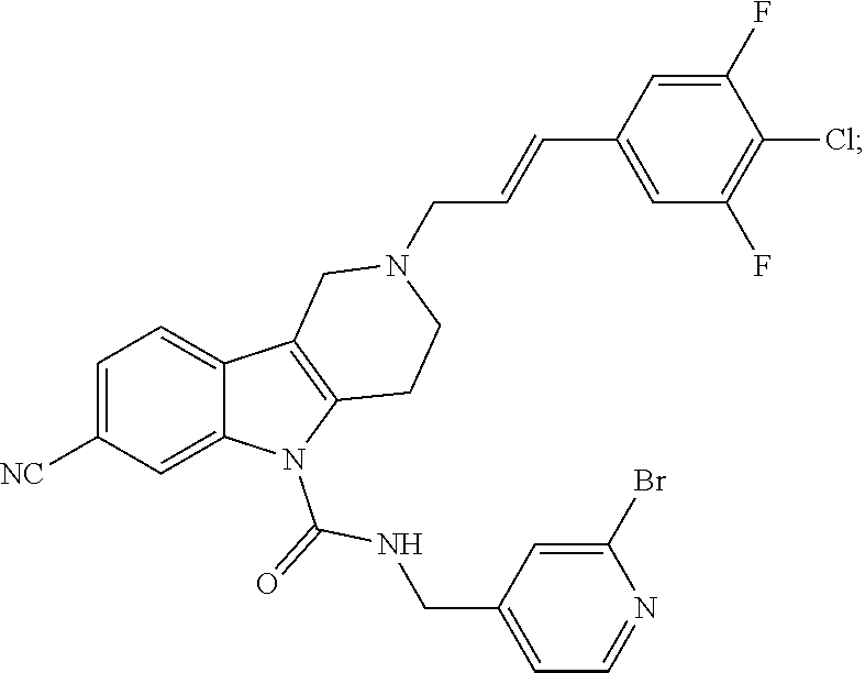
C1=C([NC])C=C2C(=C1)C1=C(N2C(=O)NCC2=CC=NC(Br)=C2)CCN(CC=CC2=CC(F)=C(Cl)C(F)=C2)C1
